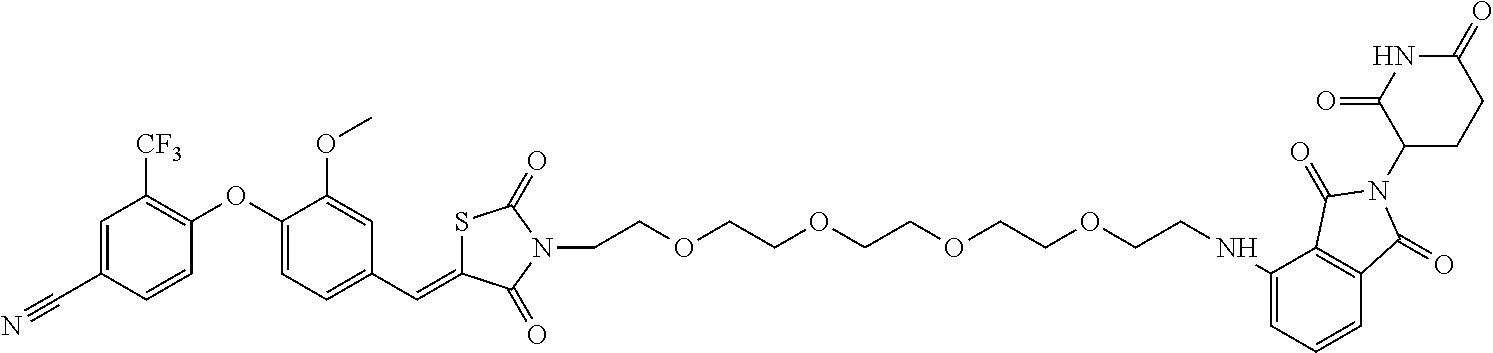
C1=C(C#N)C=CC(OC2=CC=C(C=C3SC(=O)N(CCOCCOCCOCCOCCNC4=CC=CC5=C4C(=O)N(C4CCC(=O)NC4=O)C5=O)C3=O)C=C2OC)=C1[CF3]
